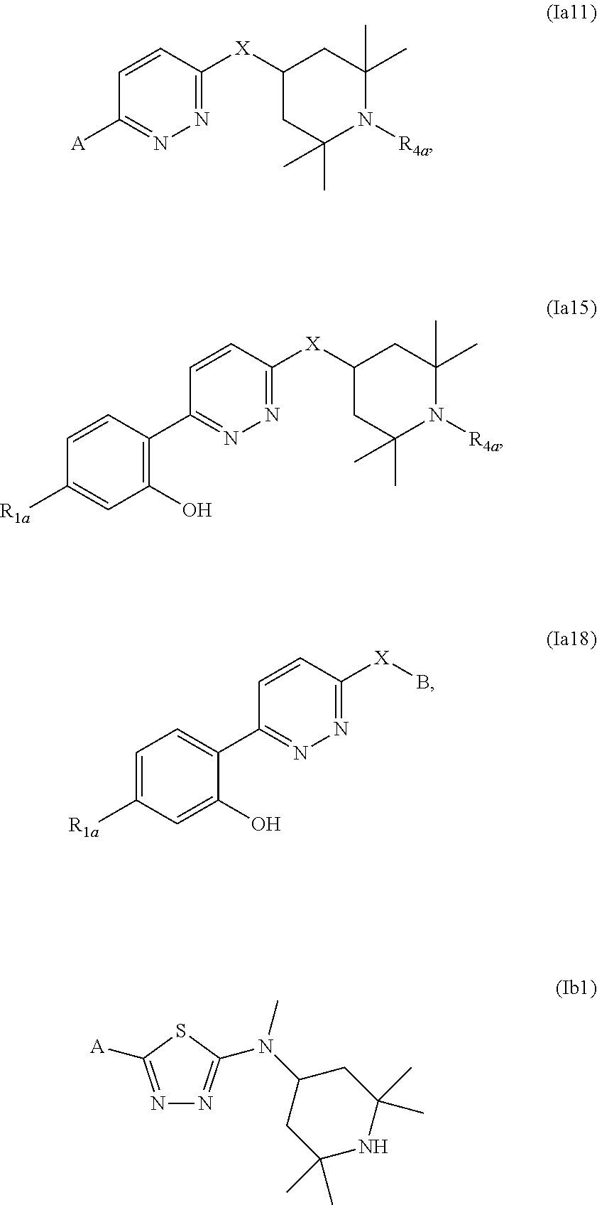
C1([X]C2CC(C)(C)N([R4a])C(C)(C)C2)=NN=C([A])C=C1.C1([X]C2CC(C)(C)N([R4a])C(C)(C)C2)=NN=C(C2=C(O)C=C([R1a])C=C2)C=C1.C1([X]B)=NN=C(C2=CC=C([R1a])C=C2O)C=C1.N1=C([A])SC(N(C2CC(C)(C)NC(C)(C)C2)C)=N1
